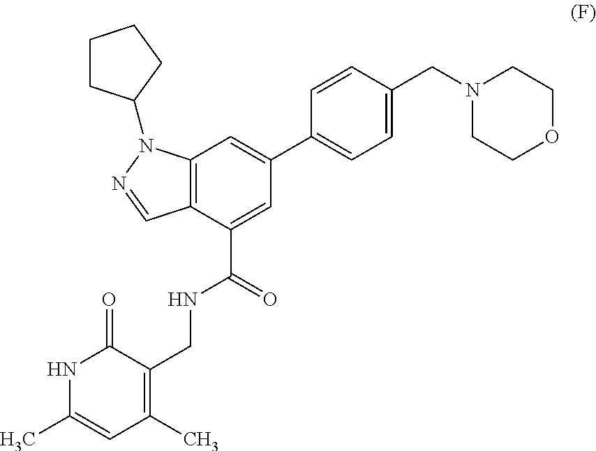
N1(CC2=CC=C(C3=CC4=C(C(C(=O)NCC5=C(C)C=C(C)NC5=O)=C3)C=NN4C3CCCC3)C=C2)CCOCC1
